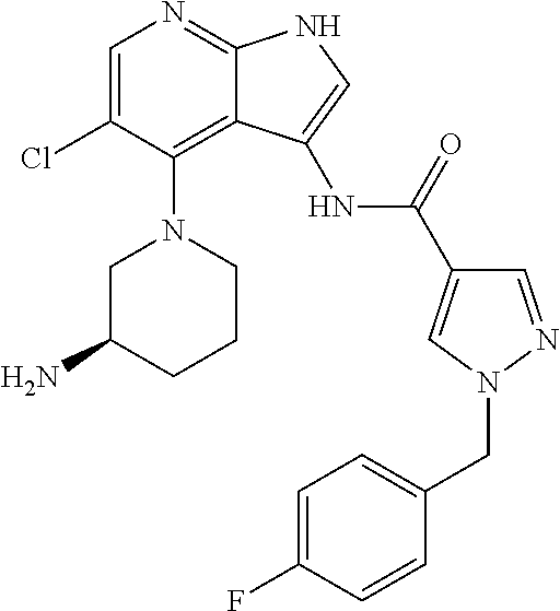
C1=C(Cl)C(N2CC(N)CCC2)=C2C(=N1)NC=C2NC(C1=CN(CC2=CC=C(F)C=C2)N=C1)=O
